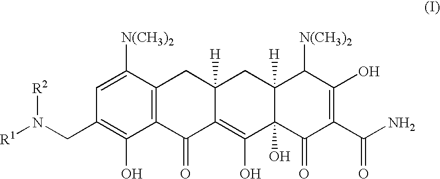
C12([H])C(O)(C(=O)C(C(N)=O)=C(O)C1[N(CH3)2])C(O)=C1C([H])(C2)CC2=C(C1=O)C(O)=C(CN([R2])[R1])C=C2[N(CH3)2]
